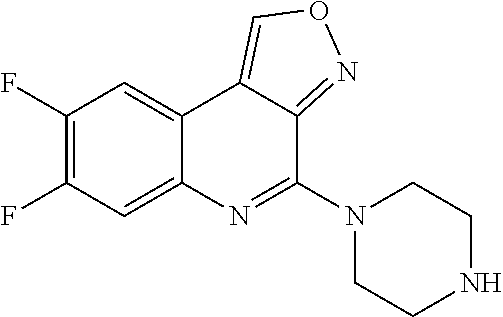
C12=CC(F)=C(F)C=C1C1=CON=C1C(N1CCNCC1)=N2
